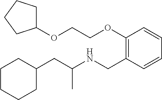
C1C(CC(NCC2=C(OCCOC3CCCC3)C=CC=C2)C)CCCC1
